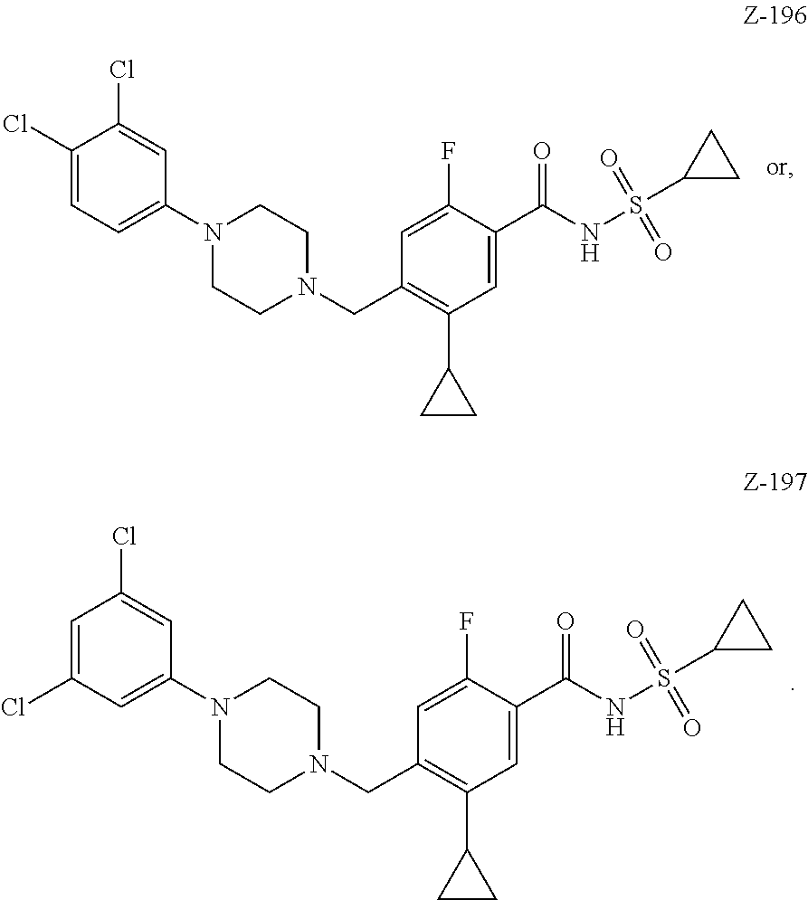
C1(Cl)=CC=C(N2CCN(CC3=C(C4CC4)C=C(C(NS(C4CC4)(=O)=O)=O)C(F)=C3)CC2)C=C1Cl.C1=C(Cl)C=C(N2CCN(CC3=C(C4CC4)C=C(C(NS(C4CC4)(=O)=O)=O)C(F)=C3)CC2)C=C1Cl
